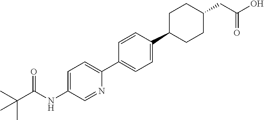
C(=O)(NC1=CC=C(C2=CC=C(C3CCC(CC(O)=O)CC3)C=C2)N=C1)C(C)(C)C
